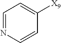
C1=CN=CC=C1[X9]
